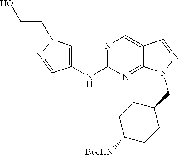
N1=C(NC2=CN(CCO)N=C2)N=C2C(=C1)C=NN2CC1CCC([BocHN])CC1
